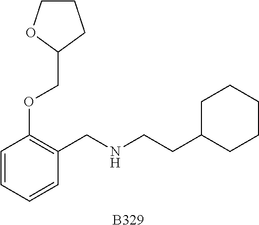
[B329].C1=CC=CC(CNCCC2CCCCC2)=C1OCC1CCCO1
